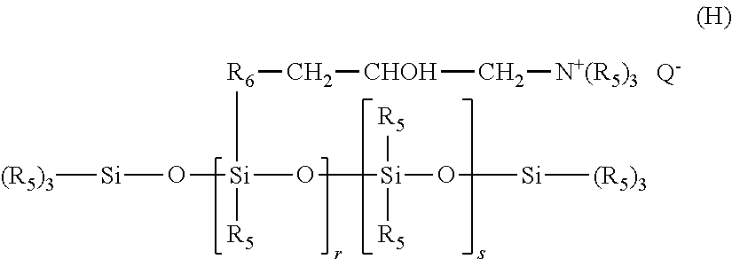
[Si](O[Si](O[Si](O[Si][(R5)3])([R5])[R5])([R5])[R6]C[CHOH]C[N+(R5)3])[(R5)3].[Q-]
